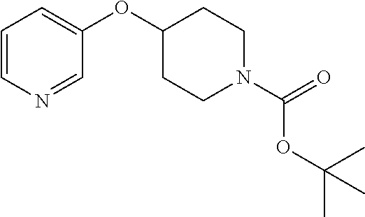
C1=NC=CC=C1OC1CCN(C(OC(C)(C)C)=O)CC1
